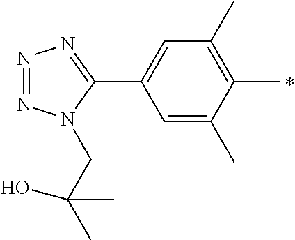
C1=C(C)C(C)=C(C)C=C1C1=NN=NN1CC(C)(C)O
